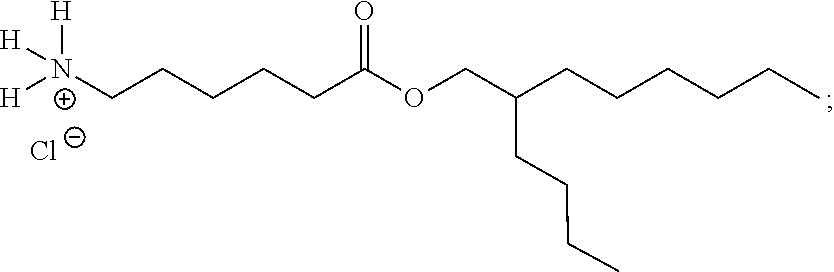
[H][N+](CCCCCC(OCC(CCCC)CCCCCC)=O)([H])[H].[Cl-]
